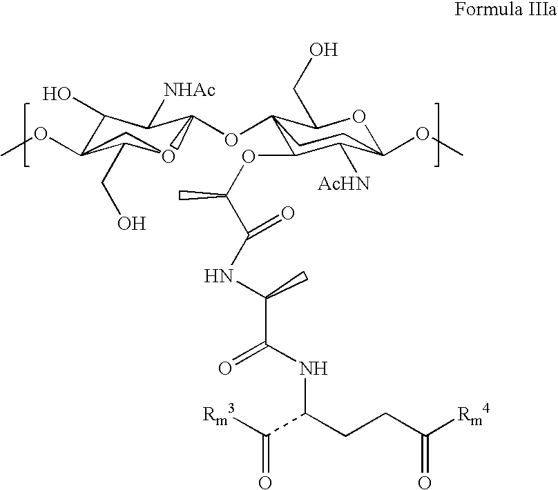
C1(O)C([NHAc])C(OC23C(CO)OC(OC)(C([AcHN])C2OC(C(NC(C)C(NC(CCC([Rm4])=O)C([Rm3])=O)=O)=O)C)CC3)O2C(CO)C1(OC)C2
